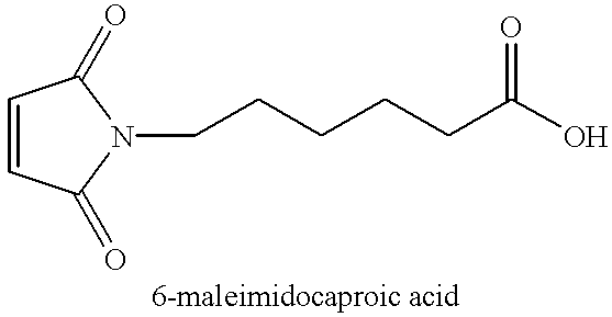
C1=CC(=O)N(CCCCCC(O)=O)C1=O
